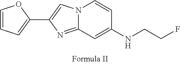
N12C(=NC(C3=CC=CO3)=C1)C=C(NCCF)C=C2
